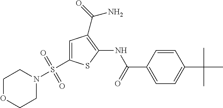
C1=C(S(N2CCOCC2)(=O)=O)SC(NC(=O)C2=CC=C(C(C)(C)C)C=C2)=C1C(=O)N
